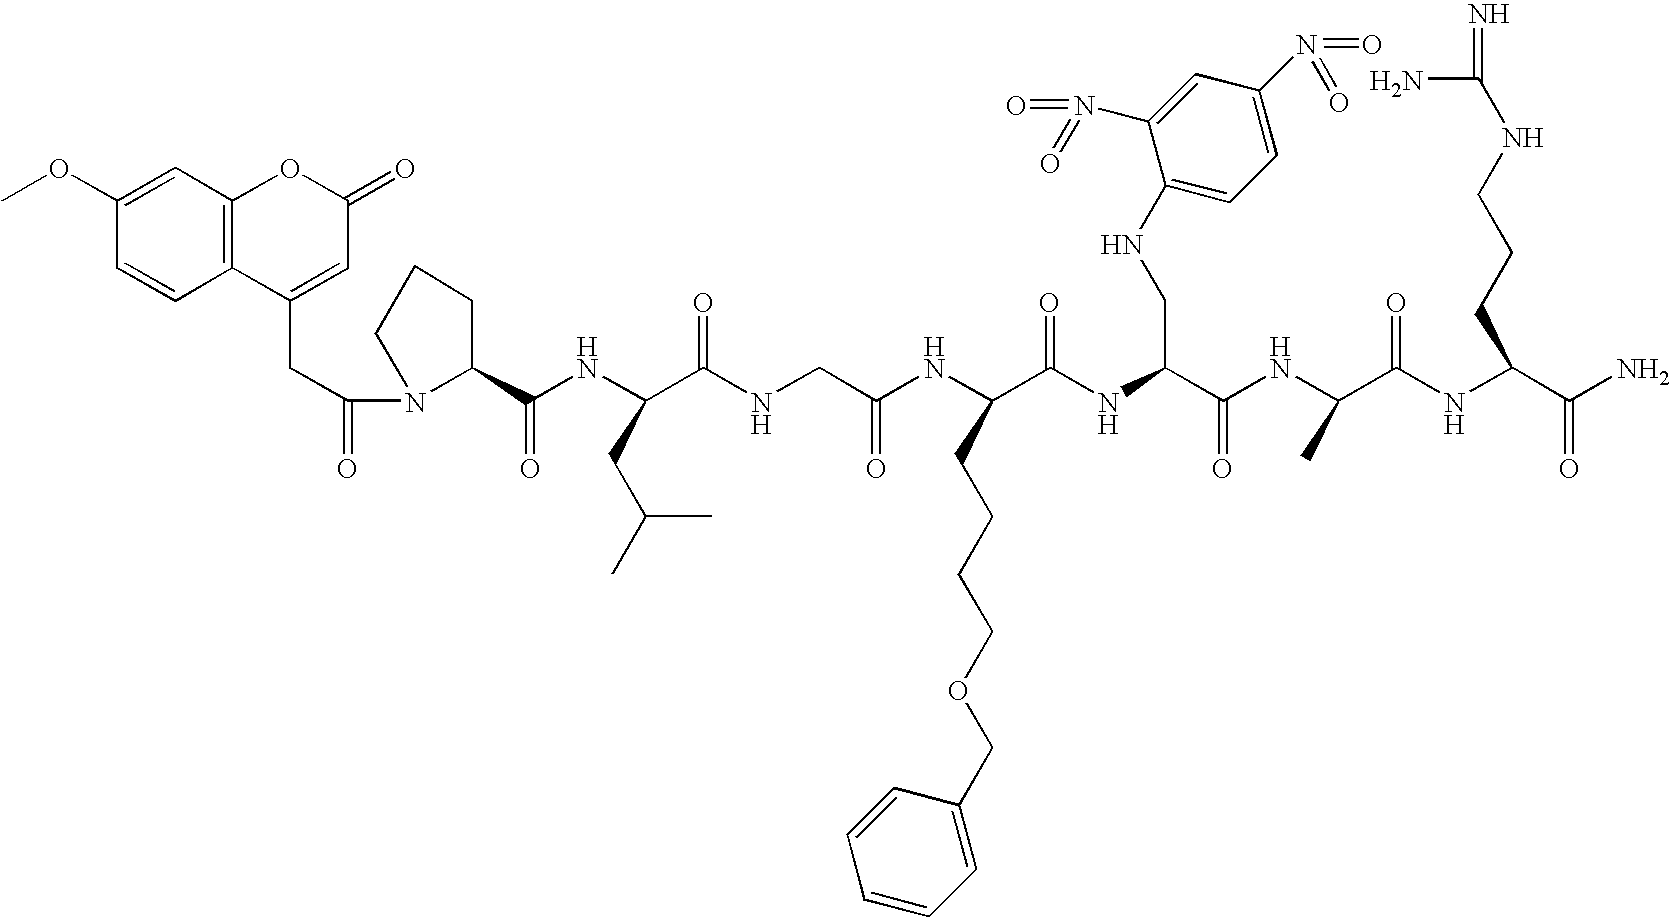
C1=C(OC)C=CC2=C1OC(=O)C=C2CC(=O)N1C(C(NC(C(NCC(NC(C(NC(C(NC(C(NC(C(N)=O)CCCNC(N)=N)=O)C)=O)CNC2=CC=C(N(=O)=O)C=C2N(=O)=O)=O)CCCCOCC2=CC=CC=C2)=O)=O)CC(C)C)=O)CCC1
